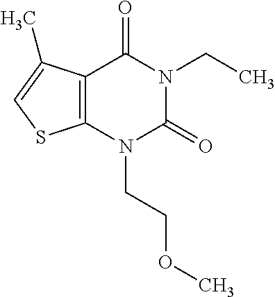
C12=C(N(CCOC)C(=O)N(CC)C1=O)SC=C2C
